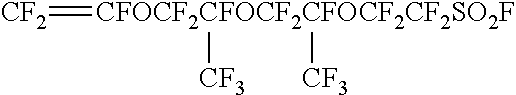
[CF2]=[CFOCF2CFOCF2CFOCF2CF2SO2F]([CF3])[CF3]
